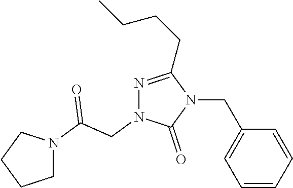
N1=C(CCCC)N(CC2=CC=CC=C2)C(=O)N1CC(=O)N1CCCC1
